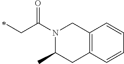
C(C(N1C(C)CC2=C(C1)C=CC=C2)=O)C
